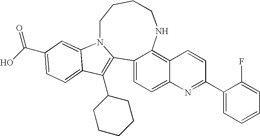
C12=C(C3CCCCC3)C3=CC=C(C(O)=O)C=C3N1CCCCNC1=C3C(=CC=C21)N=C(C1=CC=CC=C1F)C=C3
